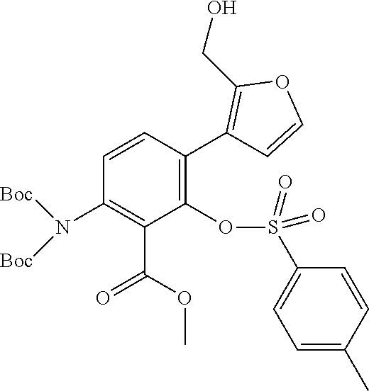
[Boc]N(C1=C(C(OC)=O)C(OS(C2=CC=C(C)C=C2)(=O)=O)=C(C2=C(CO)OC=C2)C=C1)[Boc]
